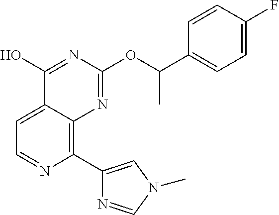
C1=C2C(=C(C3=CN(C)C=N3)N=C1)N=C(OC(C1=CC=C(F)C=C1)C)N=C2O
